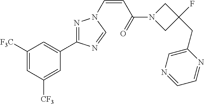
C1([F3C])=CC([CF3])=CC(C2=NN(C=CC(N3CC(F)(CC4=CN=CC=N4)C3)=O)C=N2)=C1
